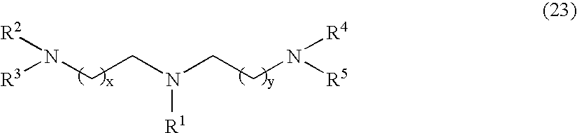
[R2]N([R3])CCN(CCN([R4])[R5])[R1]
